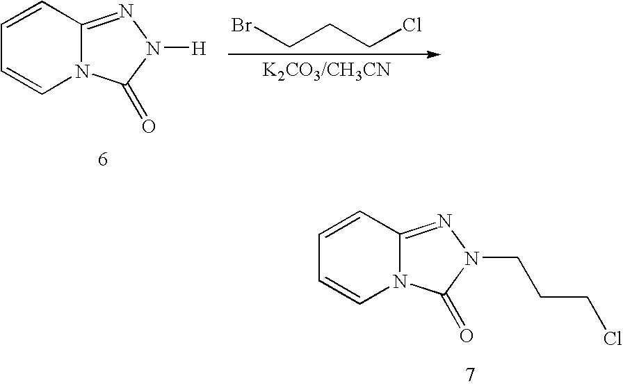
C1=CC2=NN([H])C(=O)N2C=C1.BrCCCCl.C1=CC2=NN(CCCCl)C(=O)N2C=C1
